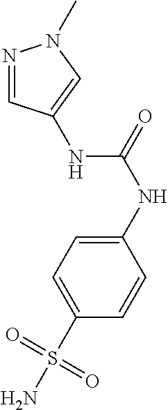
C1=CC(S(N)(=O)=O)=CC=C1NC(=O)NC1=CN(C)N=C1
